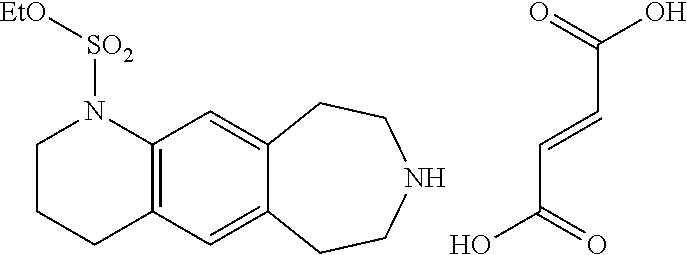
C1CCC2=C(N1[SO2][OEt])C=C1C(=C2)CCNCC1.C(C=CC(O)=O)(O)=O
